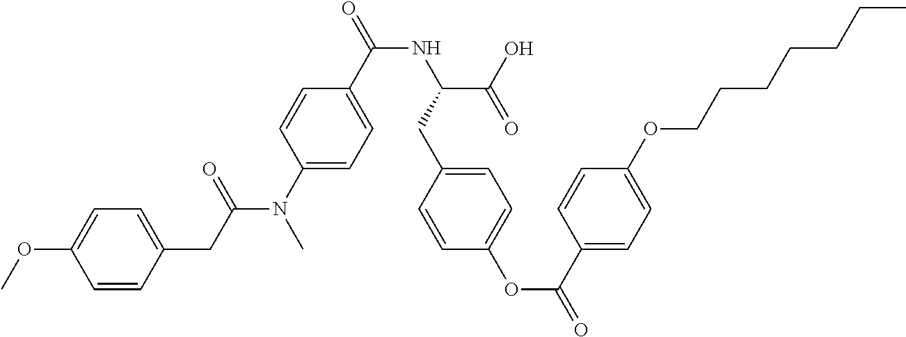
C1(CC(N(C2=CC=C(C(=O)NC(C(O)=O)CC3=CC=C(OC(=O)C4=CC=C(OCCCCCCC)C=C4)C=C3)C=C2)C)=O)=CC=C(OC)C=C1
